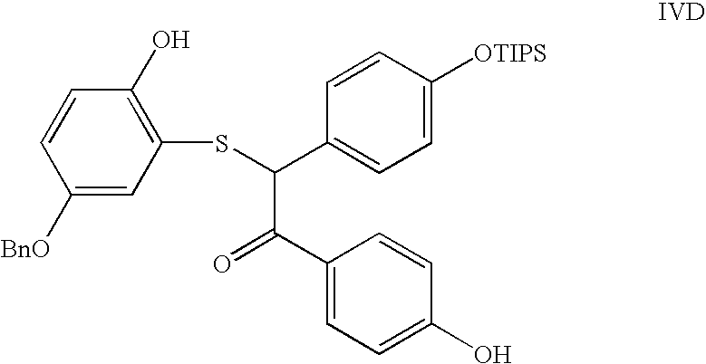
C1([BnO])=CC(SC(C(=O)C2=CC=C(O)C=C2)C2=CC=C([OTIPS])C=C2)=C(O)C=C1
